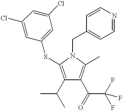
C1(C(C)C)=C(SC2=CC(Cl)=CC(Cl)=C2)N(CC2=CC=NC=C2)C(C)=C1C(C(F)(F)F)=O
